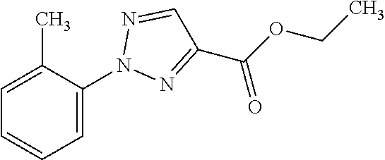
C1=CC=C(N2N=C(C(OCC)=O)C=N2)C(C)=C1
